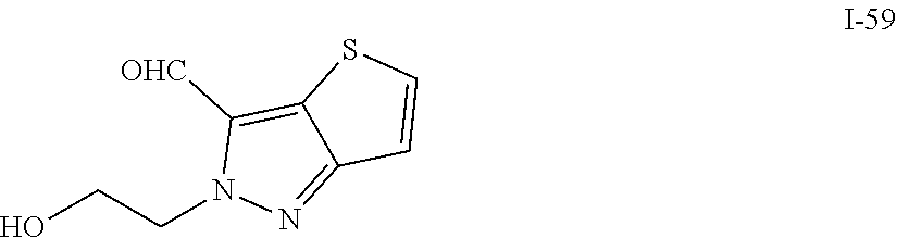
OCCN1N=C2C(=C1[OHC])SC=C2
